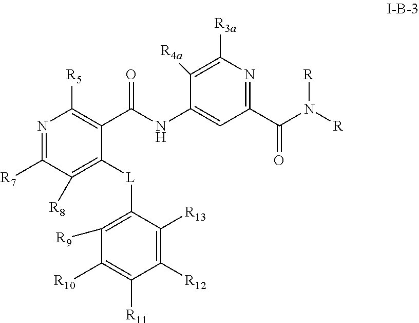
N1=C([R7])C([R8])=C([L]C2=C([R9])C([R10])=C([R11])C([R12])=C2[R13])C(C(NC2=CC(C(N([R])[R])=O)=NC([R3a])=C2[R4a])=O)=C1[R5]
